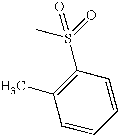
C1(S(=O)(C)=O)=C(C)C=CC=C1
